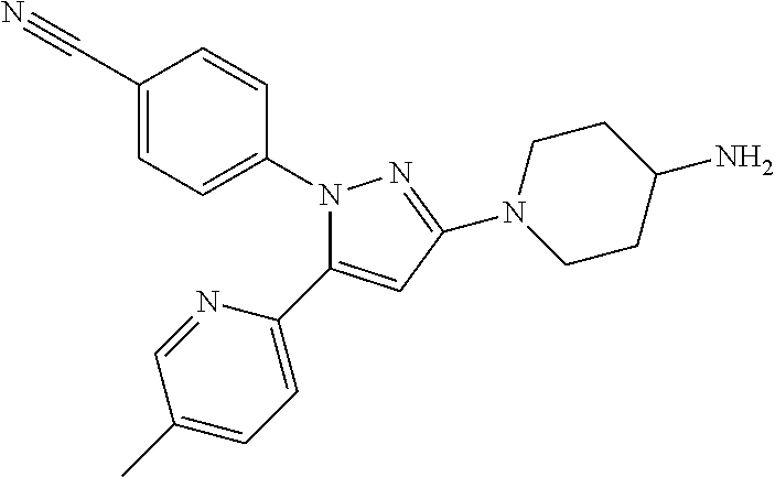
N1(C2=CC=C(C#N)C=C2)C(C2=CC=C(C)C=N2)=CC(N2CCC(N)CC2)=N1
